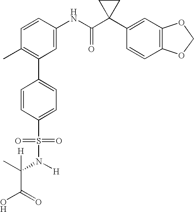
C1=CC(NC(C2(C3=CC4=C(C=C3)OCO4)CC2)=O)=CC(C2=CC=C(S(=O)(=O)N([H])C(C)(C(=O)O)[H])C=C2)=C1C
